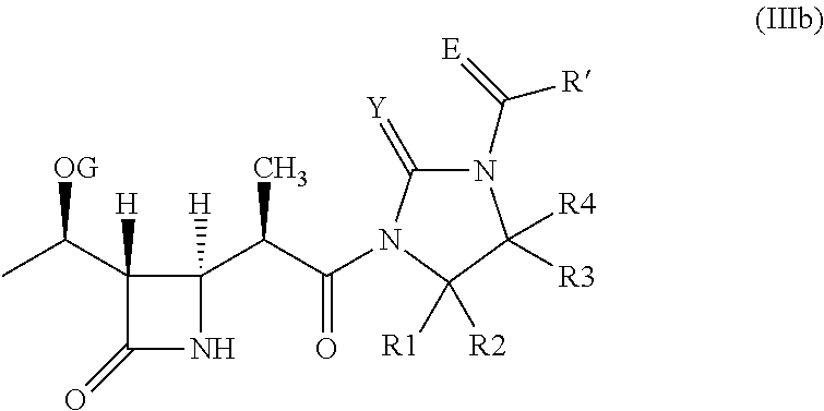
C1([H])(C(C)[OG])C(=O)NC1(C(C(=O)N1C(=[Y])N(C(=[E])[R])C([R4])([R3])C1([R2])[R1])C)[H]
